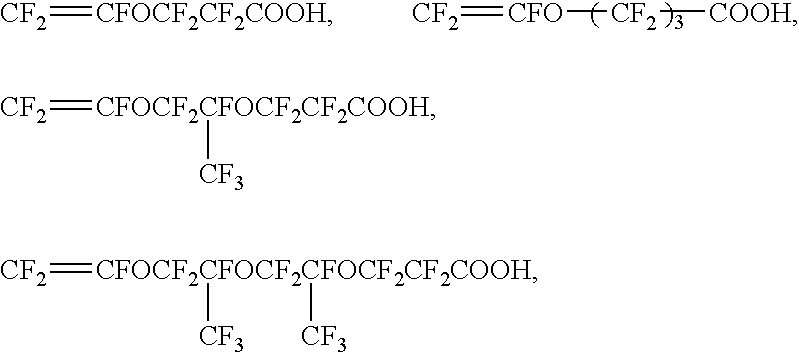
[CF2]=[CFOCF2CF2COOH].[CF2]=[CFO][CF2][COOH].[CF2]=[CFOCF2CFOCF2CF2COOH][CF3].[CF2]=[CFOCF2CFOCF2CFOCF2CF2COOH]([CF3])[CF3]
